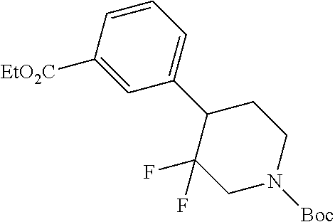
[EtO2C]C1=CC(C2C(F)(F)CN([Boc])CC2)=CC=C1
